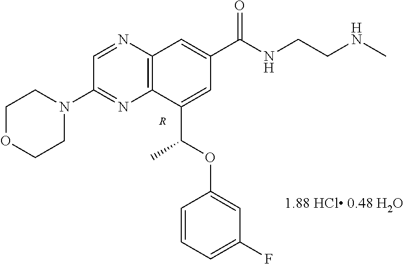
C1OCCN(C2=NC3=C(N=C2)C=C(C(NCCNC)=O)C=C3C(OC2=CC(F)=CC=C2)C)C1.[R]
